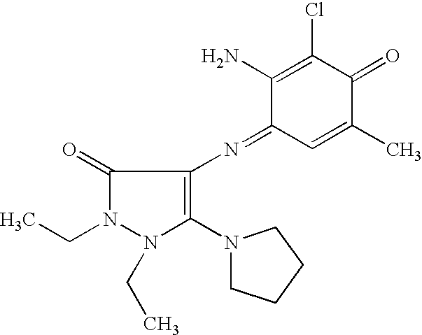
C1(=O)N(CC)N(CC)C(N2CCCC2)=C1N=C1C=C(C)C(=O)C(Cl)=C1N
